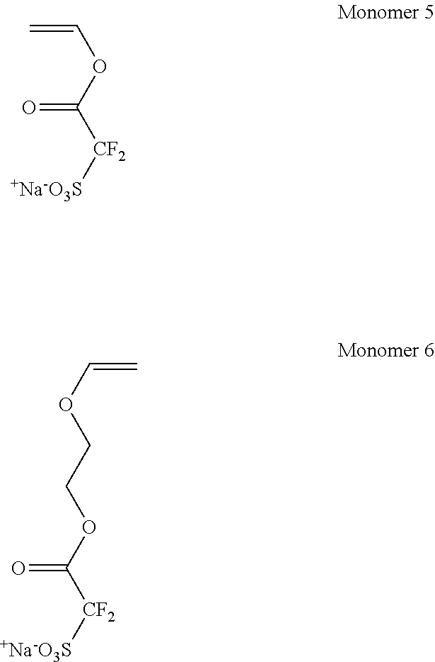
C(OCCOC([CF2][+Na-O3S])=O)=C.C=COC([CF2][+Na-O3S])=O
